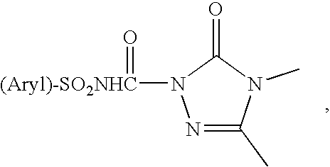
N1=C(C)N(C)C(=O)N1[(Aryl)-SO2NHC]=O
